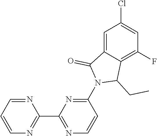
C1=C2C(=C(F)C=C1Cl)C(CC)N(C1=NC(C3=NC=CC=N3)=NC=C1)C2=O
